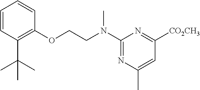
C1=CC(C(C)(C)C)=C(OCCN(C2=NC(C)=CC([CO2CH3])=N2)C)C=C1
